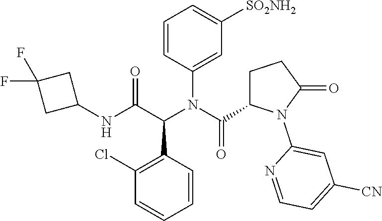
C1(Cl)=C(C(C(NC2CC(F)(F)C2)=O)N(C(=O)C2CCC(=O)N2C2=CC([CN])=CC=N2)C2=CC([SO2NH2])=CC=C2)C=CC=C1
